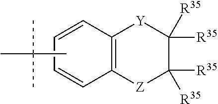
C1=CC=CC2=C1[Z]C([R35])([R35])C([R35])([R35])[Y]2.CC(C)(C)C
